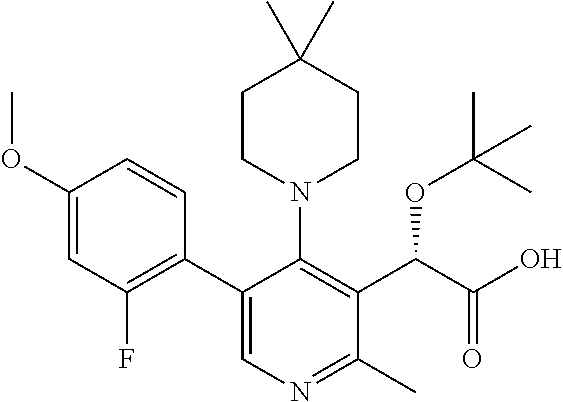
C1(OC)=CC(F)=C(C2=CN=C(C)C(C(C(O)=O)OC(C)(C)C)=C2N2CCC(C)(C)CC2)C=C1
